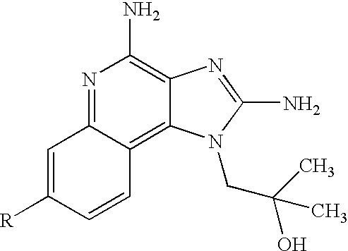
N1=C2C(=C3C(=C1N)N=C(N)N3CC(O)(C)C)C=CC([R])=C2
